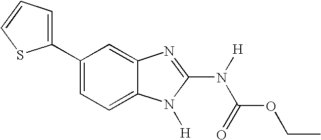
C1(C2=CC=CS2)=CC=C2C(=C1)N=C(N(C(OCC)=O)[H])N2[H]
